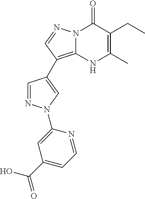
C1=NN(C2=CC(C(O)=O)=CC=N2)C=C1C1=C2N(C(=O)C(CC)=C(C)N2)N=C1
